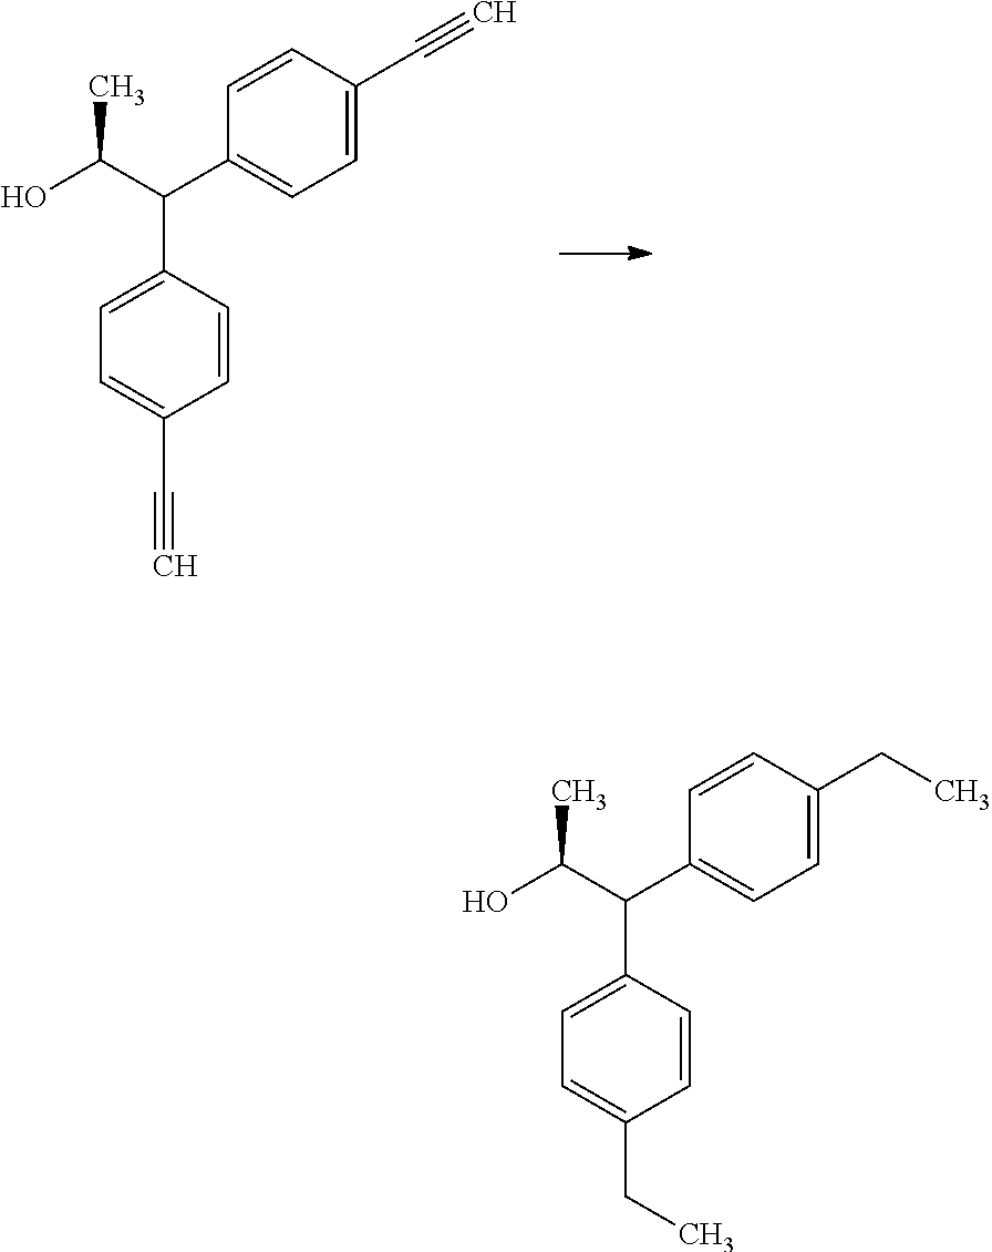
C1=C(C(C2=CC=C(C#C)C=C2)C(O)C)C=CC(C#C)=C1.C1=C(C(C2=CC=C(CC)C=C2)C(O)C)C=CC(CC)=C1
